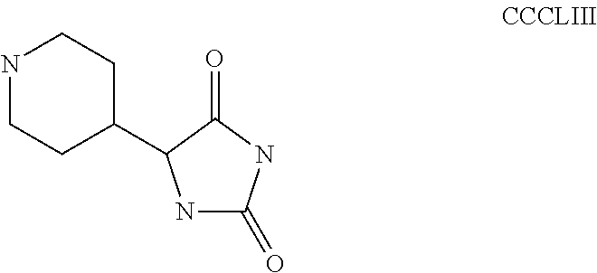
N1C(=O)NC(=O)C1C1CCNCC1
